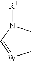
C[W]cN(C)[R4]
